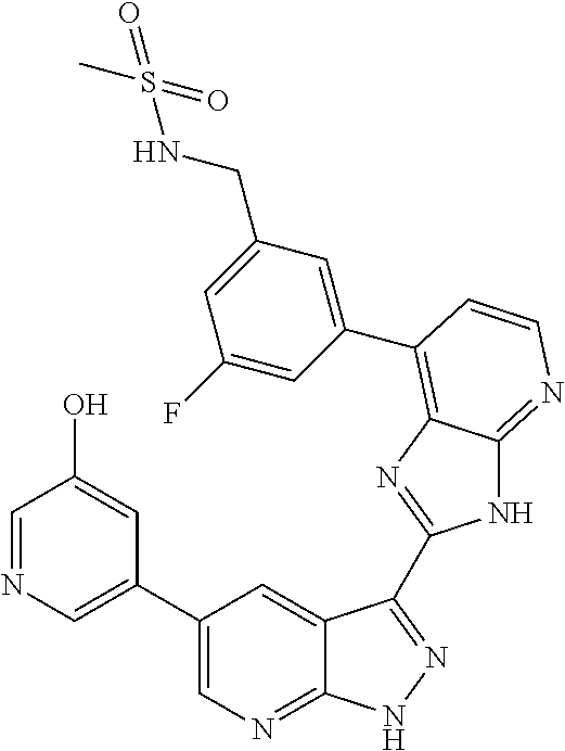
C1(C2=CN=CC(O)=C2)=CN=C2C(=C1)C(C1=NC3=C(C4=CC(CNS(C)(=O)=O)=CC(F)=C4)C=CN=C3N1)=NN2
